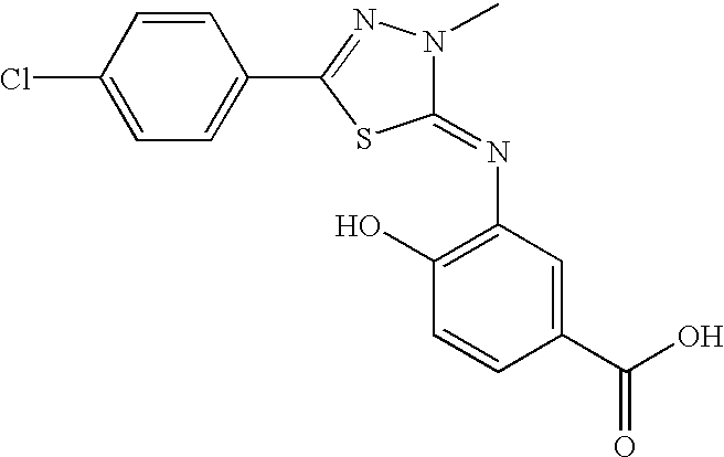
C1=C(Cl)C=CC(C2=NN(C)C(=NC3=C(O)C=CC(C(=O)O)=C3)S2)=C1
